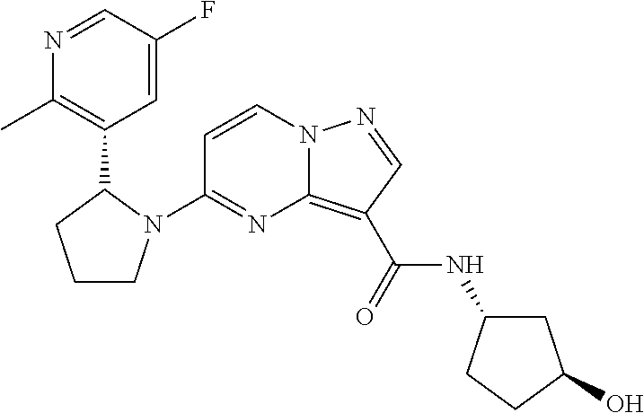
C1(N2CCCC2C2=C(C)N=CC(F)=C2)=NC2=C(C(=O)NC3CC(O)CC3)C=NN2C=C1
